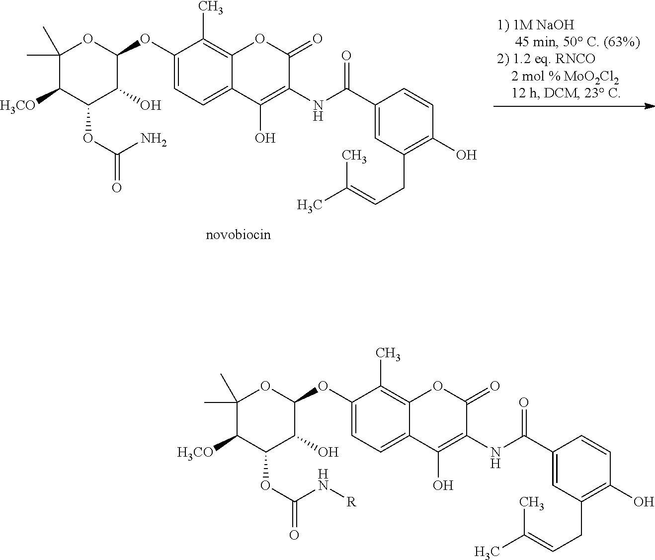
C1(C)(C)C([H3CO])C(OC(=O)N)C(O)C(OC2=CC=C3C(=C2C)OC(=O)C(NC(C2=CC(CC=C(C)C)=C(O)C=C2)=O)=C3O)O1.C1(C)(C)C([H3CO])C(OC(=O)N[R])C(O)C(OC2=CC=C3C(=C2C)OC(=O)C(NC(C2=CC(CC=C(C)C)=C(O)C=C2)=O)=C3O)O1
